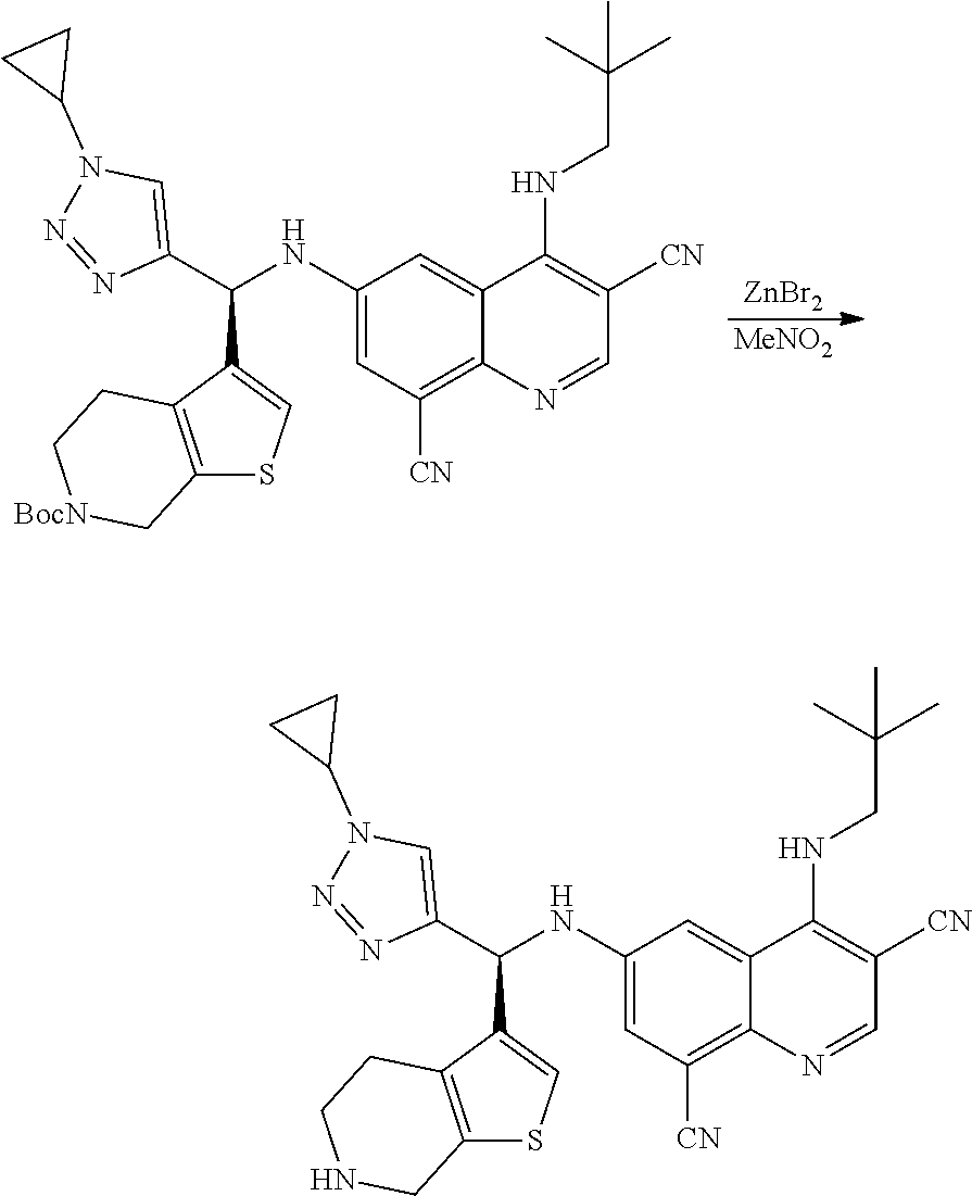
C1(C(C2=CSC3=C2CCNC3)NC2=CC([CN])=C3C(=C2)C(NCC(C)(C)C)=C([CN])C=N3)=CN(C2CC2)N=N1.C1(C(C2=CSC3=C2CC[BocN]C3)NC2=CC([CN])=C3C(=C2)C(NCC(C)(C)C)=C([CN])C=N3)=CN(C2CC2)N=N1.[ZnBr2].[MeNO2]
